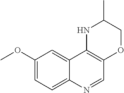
C1(OC)=CC=C2C(=C1)C1=C(C=N2)OCC(C)N1
